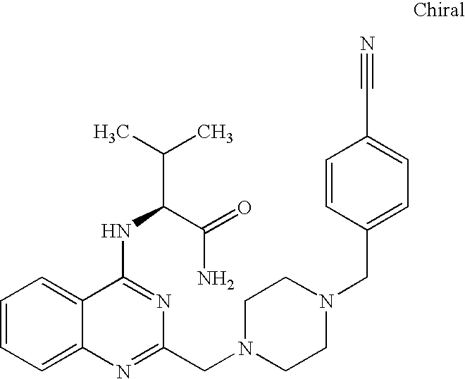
C1=CC=C2C(=C1)C(NC(C(C)C)C(=O)N)=NC(CN1CCN(CC3=CC=C(C#N)C=C3)CC1)=N2
